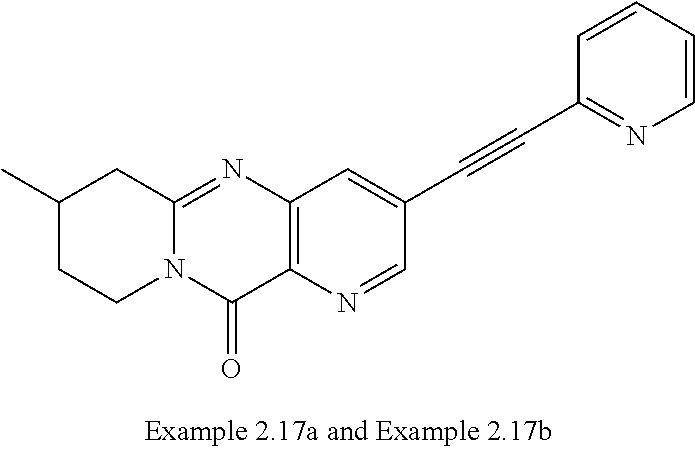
C12=NC3=C(C(=O)N1CCC(C)C2)N=CC(C#CC1=NC=CC=C1)=C3
